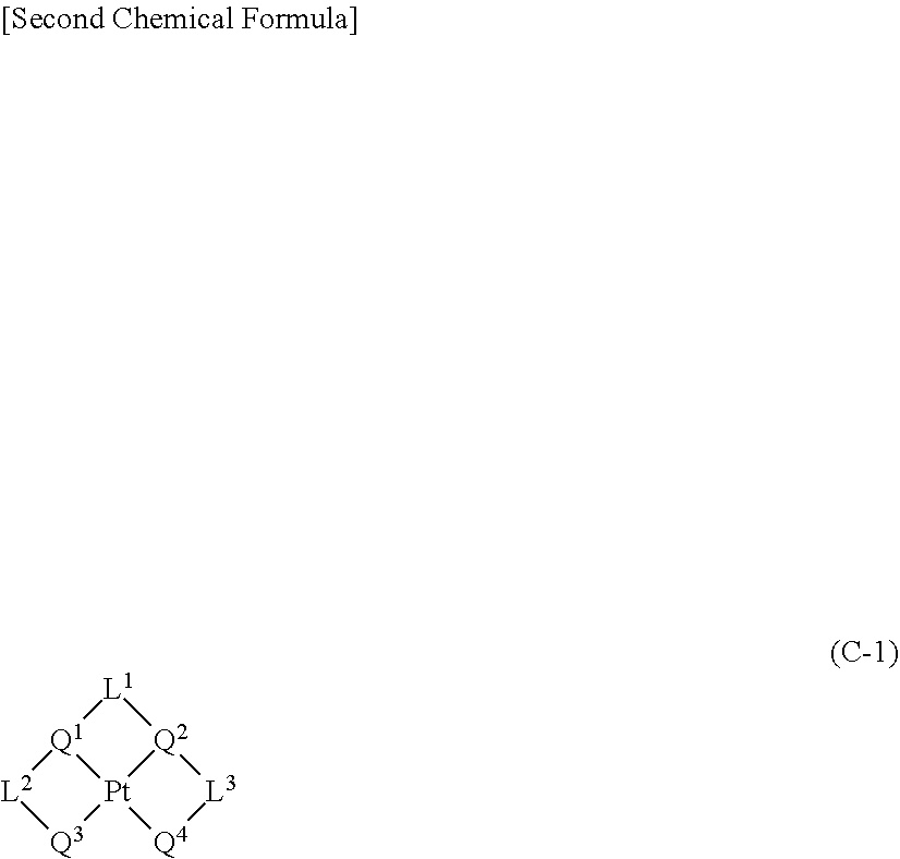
[Q1]12[Pt]3([Q2]([L1]1)[L3][Q4]3)[Q3][L2]2
